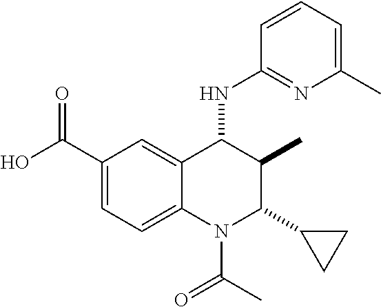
C12=CC(C(O)=O)=CC=C1N(C(C)=O)C(C1CC1)C(C)C2NC1=NC(C)=CC=C1
